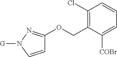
C1(Cl)=C(COC2=NN([G])C=C2)C([COBr])=CC=C1
